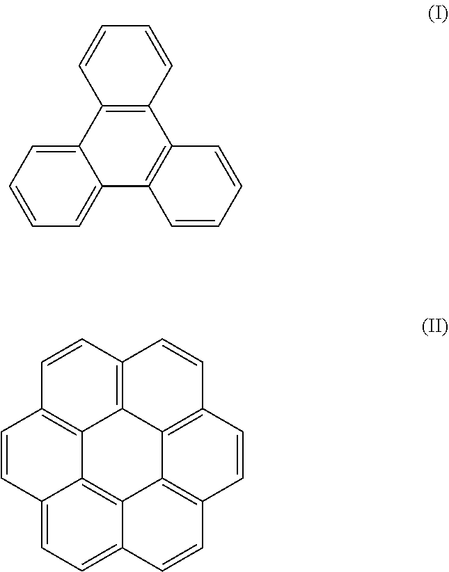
C12=CC=CC=C1C1=C(C3=C2C=CC=C3)C=CC=C1.C12=C3C=CC4=C1C1=C(C=C4)C=CC4=C1C1=C2C(=CC=C1C=C4)C=C3
